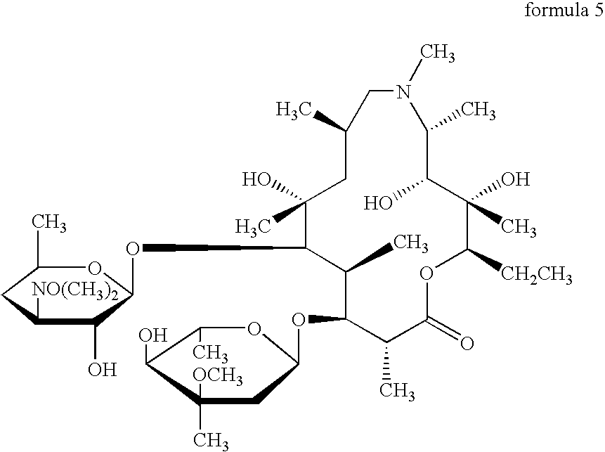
C1(C)C(OC2CC(C)([OCH3])C(O)C(C)O2)C(C)C(=O)OC([CH2CH3])C(O)(C)C(O)C(C)N(C)CC(C)CC(O)(C)C1OC1C(O)C([NO(CH3)2])CC(C)O1
